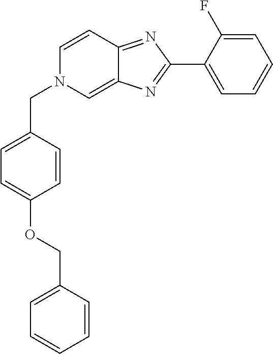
C1(C2=NC3=CN(CC4=CC=C(OCC5=CC=CC=C5)C=C4)C=CC3=N2)=CC=CC=C1F
